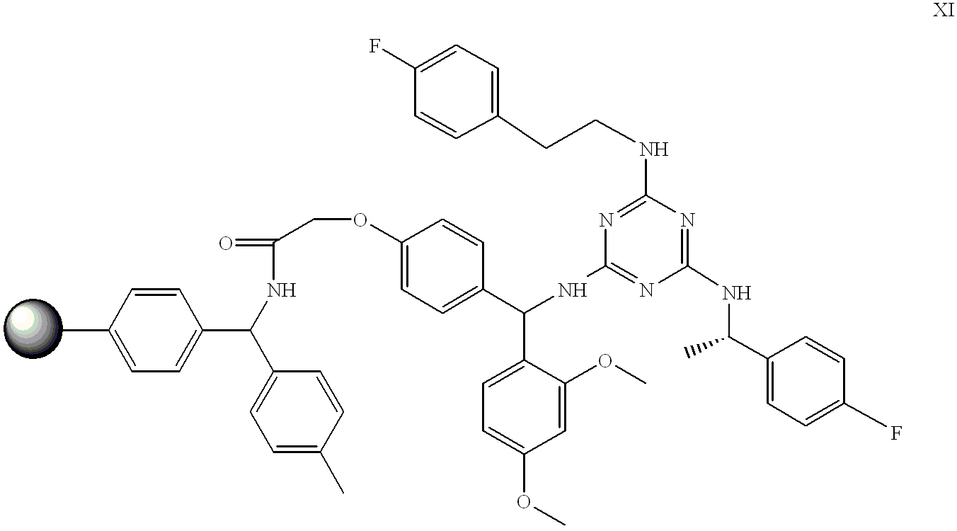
CC1=CC=C(C(C2=CC=C(C)C=C2)NC(COC2=CC=C(C(C3=CC=C(OC)C=C3OC)NC3=NC(NC(C4=CC=C(F)C=C4)C)=NC(NCCC4=CC=C(F)C=C4)=N3)C=C2)=O)C=C1
